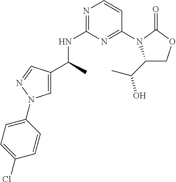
N1=C(NC(C)C2=CN(C3=CC=C(Cl)C=C3)N=C2)N=C(N2C(C(C)O)COC2=O)C=C1
